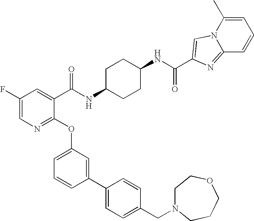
C1(F)=CN=C(OC2=CC=CC(C3=CC=C(CN4CCOCCC4)C=C3)=C2)C(C(NC2CCC(NC(=O)C3=CN4C(C)=CC=CC4=N3)CC2)=O)=C1
